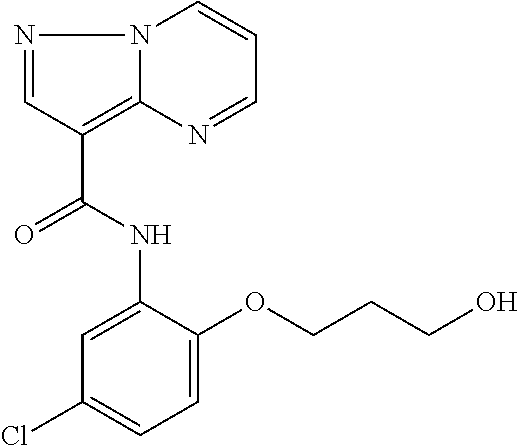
N1=CC(C(=O)NC2=CC(Cl)=CC=C2OCCCO)=C2N1C=CC=N2
